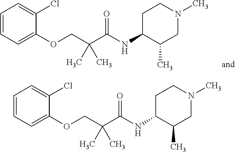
C1=CC=C(OCC(C(NC2CCN(C)CC2C)=O)(C)C)C(Cl)=C1.C1=CC=C(OCC(C(NC2CCN(C)CC2C)=O)(C)C)C(Cl)=C1
